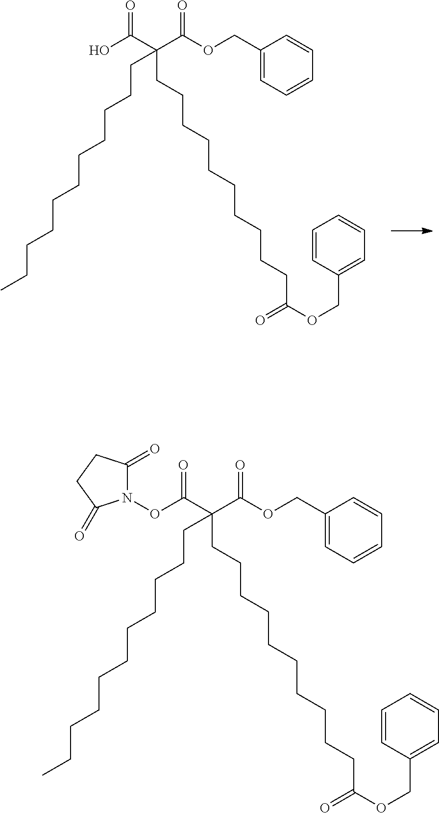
OC(C(C(OCC1=CC=CC=C1)=O)(CCCCCCCCCCC(OCC1=CC=CC=C1)=O)CCCCCCCCCCC)=O.O(C(C(C(OCC1=CC=CC=C1)=O)(CCCCCCCCCCC(OCC1=CC=CC=C1)=O)CCCCCCCCCCC)=O)N1C(=O)CCC1=O
